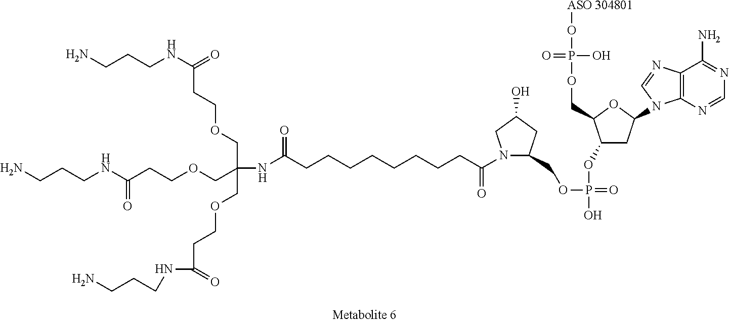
C(COCCC(NCCCN)=O)(NC(CCCCCCCCC(N1C(COP(=O)(O)OC2CC(N3C4=C(N=C3)C(N)=NC=N4)OC2COP(O[ASO 304801])(O)=O)CC(O)C1)=O)=O)(COCCC(NCCCN)=O)COCCC(=O)NCCCN
